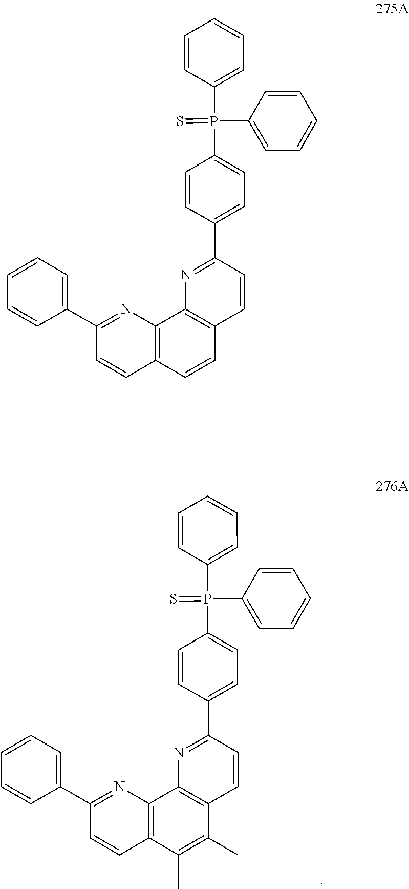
C1(C2=NC3=C(C=C2)C(C)=C(C)C2=C3N=C(C3=CC=CC=C3)C=C2)=CC=C(P(C2=CC=CC=C2)(=S)C2=CC=CC=C2)C=C1.C1(C2=NC3=C(C=C2)C=CC2=C3N=C(C3=CC=CC=C3)C=C2)=CC=C(P(C2=CC=CC=C2)(=S)C2=CC=CC=C2)C=C1
